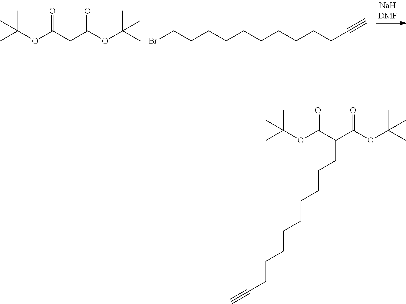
C(CCCCCCCCCC#C)Br.O=C(CC(OC(C)(C)C)=O)OC(C)(C)C.O=C(C(C(OC(C)(C)C)=O)CCCCCCCCCC#C)OC(C)(C)C
